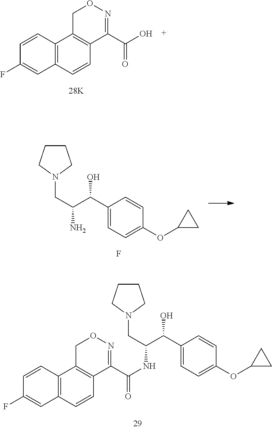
C12=C(C=CC3=C1CON=C3C(O)=O)C=C(F)C=C2.F.O(C1CC1)C1=CC=C(C(C(CN2CCCC2)N)O)C=C1.O(C1CC1)C1=CC=C(C(C(CN2CCCC2)NC(C2=NOCC3=C2C=CC2=C3C=CC(F)=C2)=O)O)C=C1
